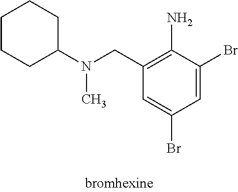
C1CCC(N(CC2=C(N)C(Br)=CC(Br)=C2)C)CC1
